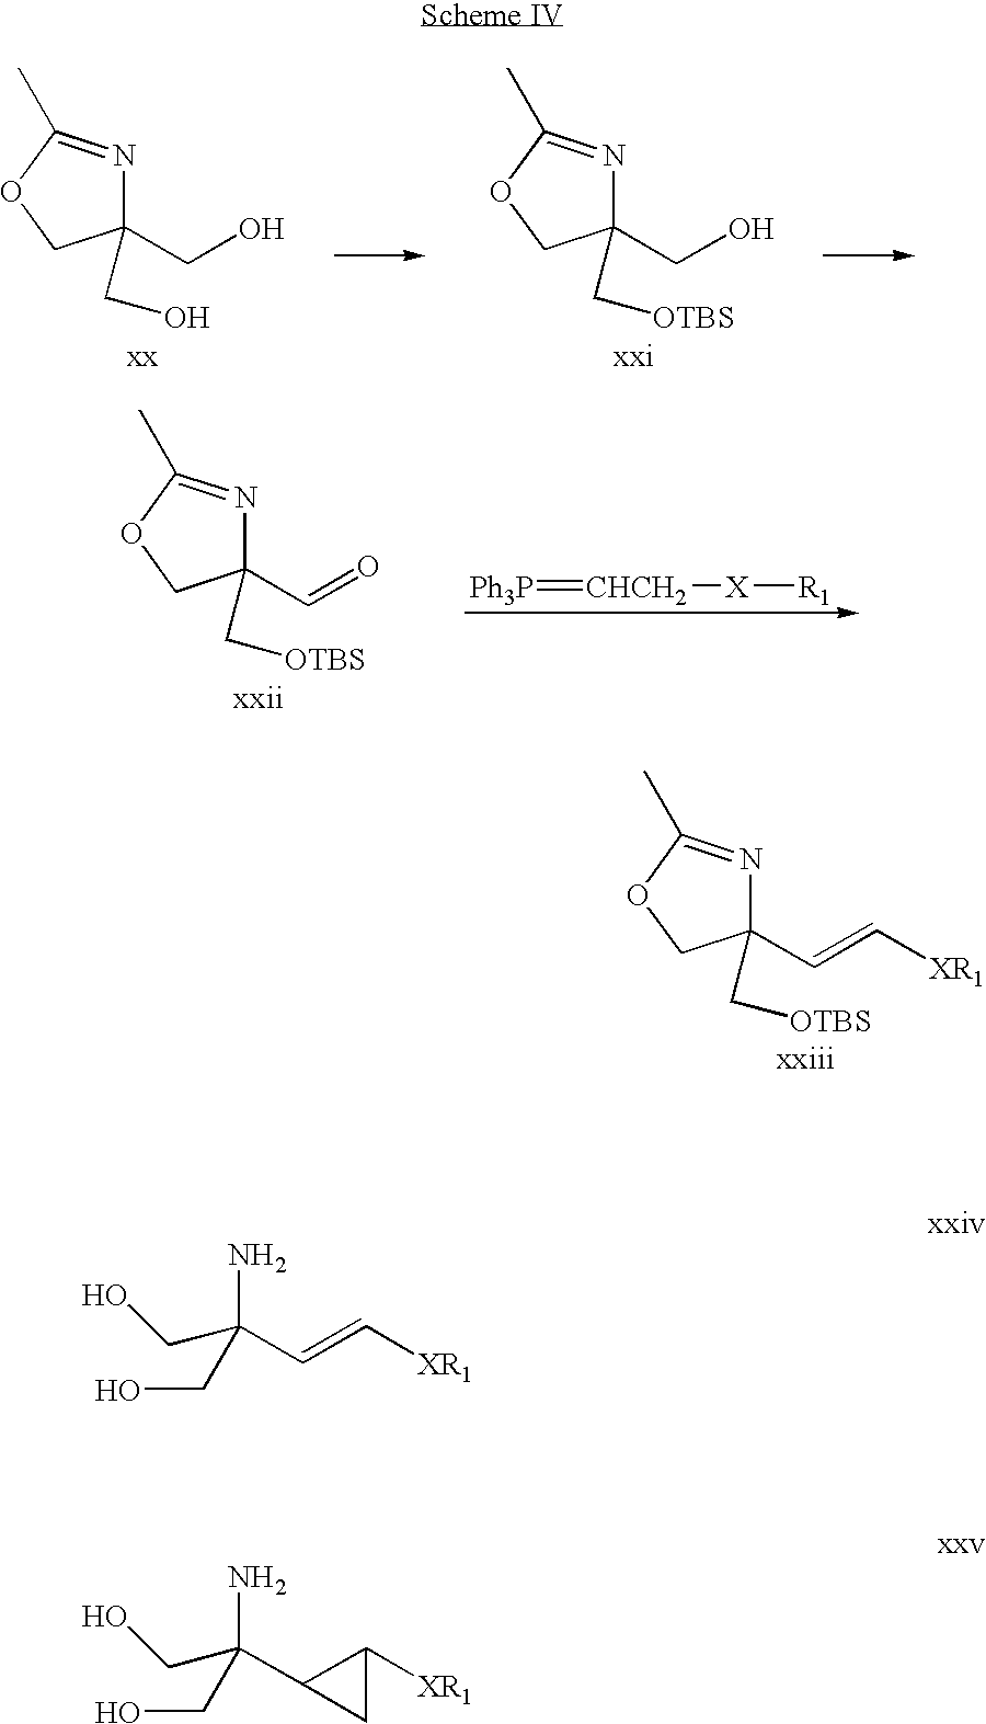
C1(C=C[XR1])(C[OTBS])N=C(C)OC1.C1(CO)(CO)N=C(C)OC1.C1(CO)(C[OTBS])N=C(C)OC1.C1(C=O)(C[OTBS])N=C(C)OC1.[Ph3P]=[CHCH2][X][R1].C(N)(C=C[XR1])(CO)CO.C(N)(C1CC1[XR1])(CO)CO
